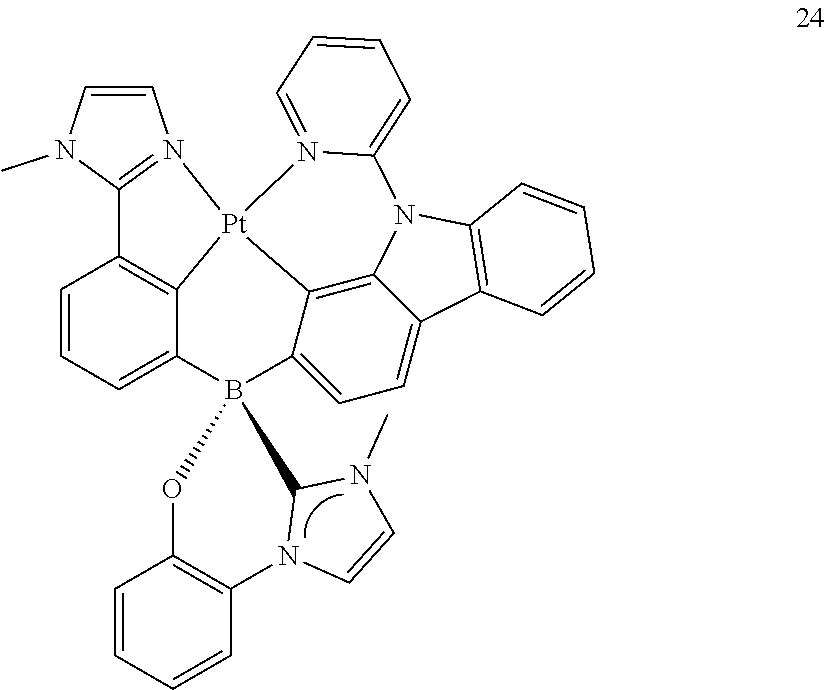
C1=CN(C)C2=N1[Pt]13C4=C2C=CC=C4B2(C4=CC=C5C(=C41)N(C1=C5C=CC=C1)C1=CC=CC=N13)OC1=C(C=CC=C1)N1C=CN(C)C21
